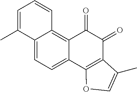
C12=CC=C3C(=C1C=CC=C2C)C(=O)C(=O)C1=C3OC=C1C
